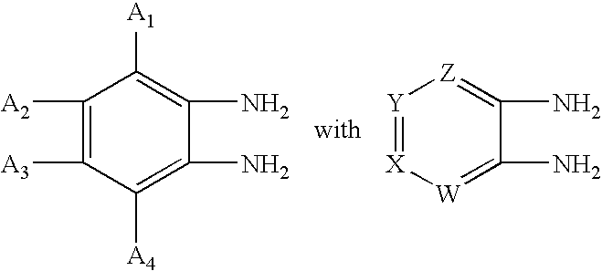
C1([A2])=C([A3])C([A4])=C(N)C(N)=C1[A1].[Y]1=[X][W]=C(N)C(N)=[Z]1
